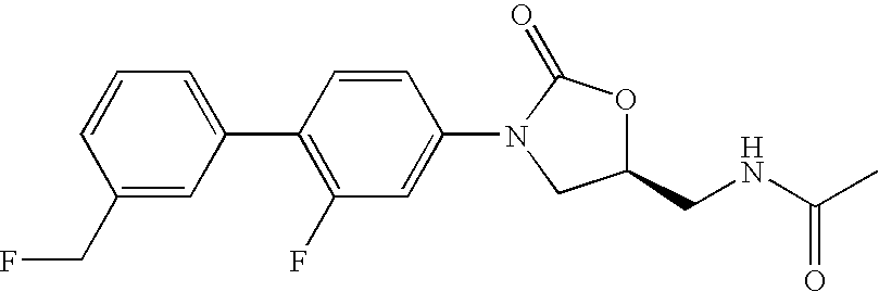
C1=CC=C(C2=C(F)C=C(N3CC(CNC(C)=O)OC3=O)C=C2)C=C1CF
